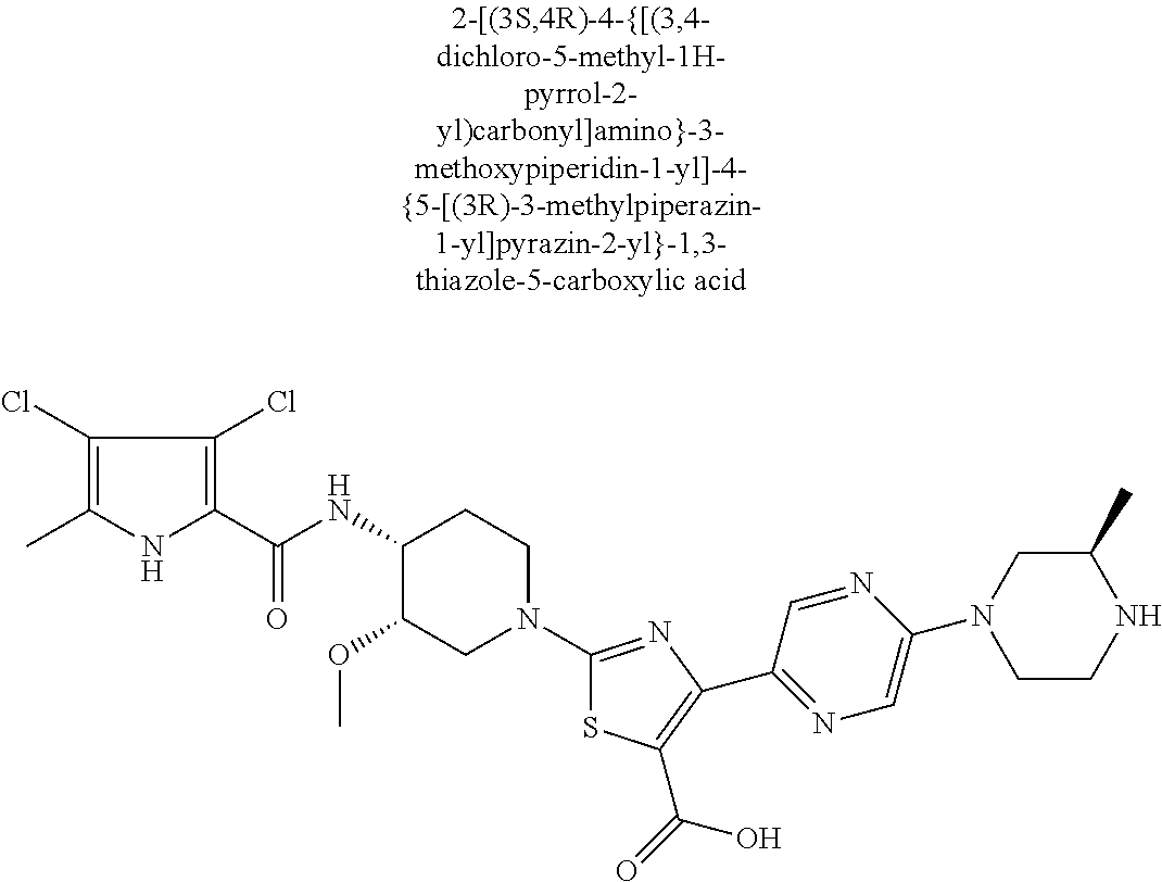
C1(Cl)=C(C)NC(C(NC2C(OC)CN(C3=NC(C4=NC=C(N5CCNC(C)C5)N=C4)=C(C(=O)O)S3)CC2)=O)=C1Cl
